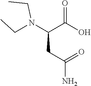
C(N(C(C(=O)O)CC(N)=O)CC)C
